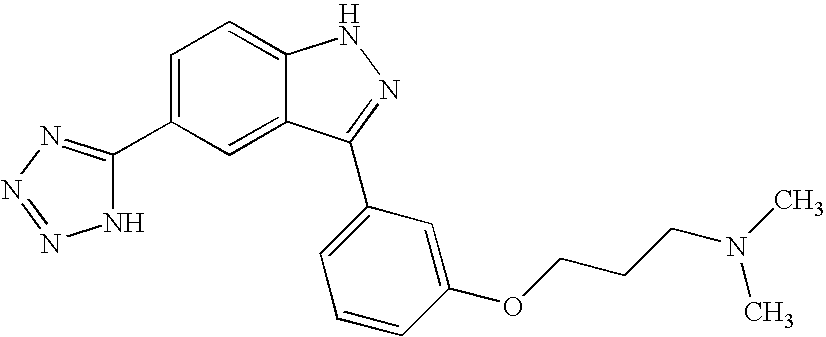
C1(C2=NN=NN2)=CC=C2C(=C1)C(C1=CC=CC(OCCCN(C)C)=C1)=NN2
